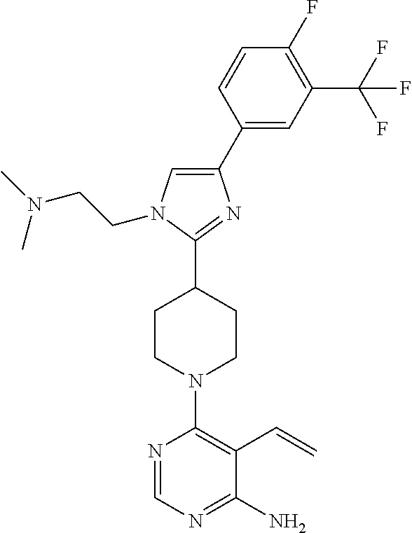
C1(C2=CC(C(F)(F)F)=C(F)C=C2)=CN(CCN(C)C)C(C2CCN(C3=C(C=C)C(N)=NC=N3)CC2)=N1
